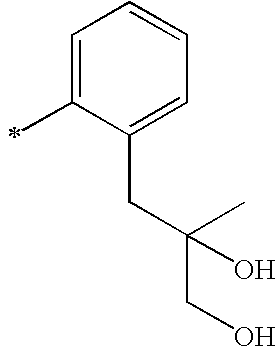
C1=C(C)C(CC(C)(CO)O)=CC=C1
